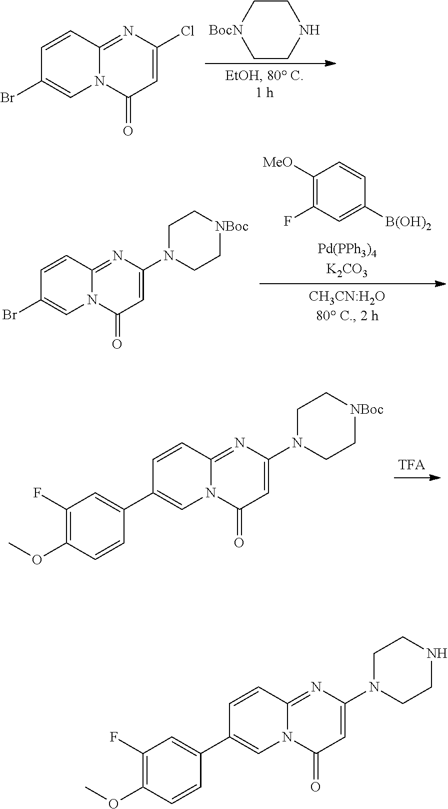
C1=CC2=NC(Cl)=CC(=O)N2C=C1Br.C1C[BocN]CCN1.C1([MeO])=C(F)C=C([B(OH)2])C=C1.C1=CC2=NC(N3CC[NBoc]CC3)=CC(=O)N2C=C1Br.C1=CC2=NC(N3CC[NBoc]CC3)=CC(=O)N2C=C1C1=CC(F)=C(OC)C=C1.C1=CC2=NC(N3CCNCC3)=CC(=O)N2C=C1C1=CC(F)=C(OC)C=C1
